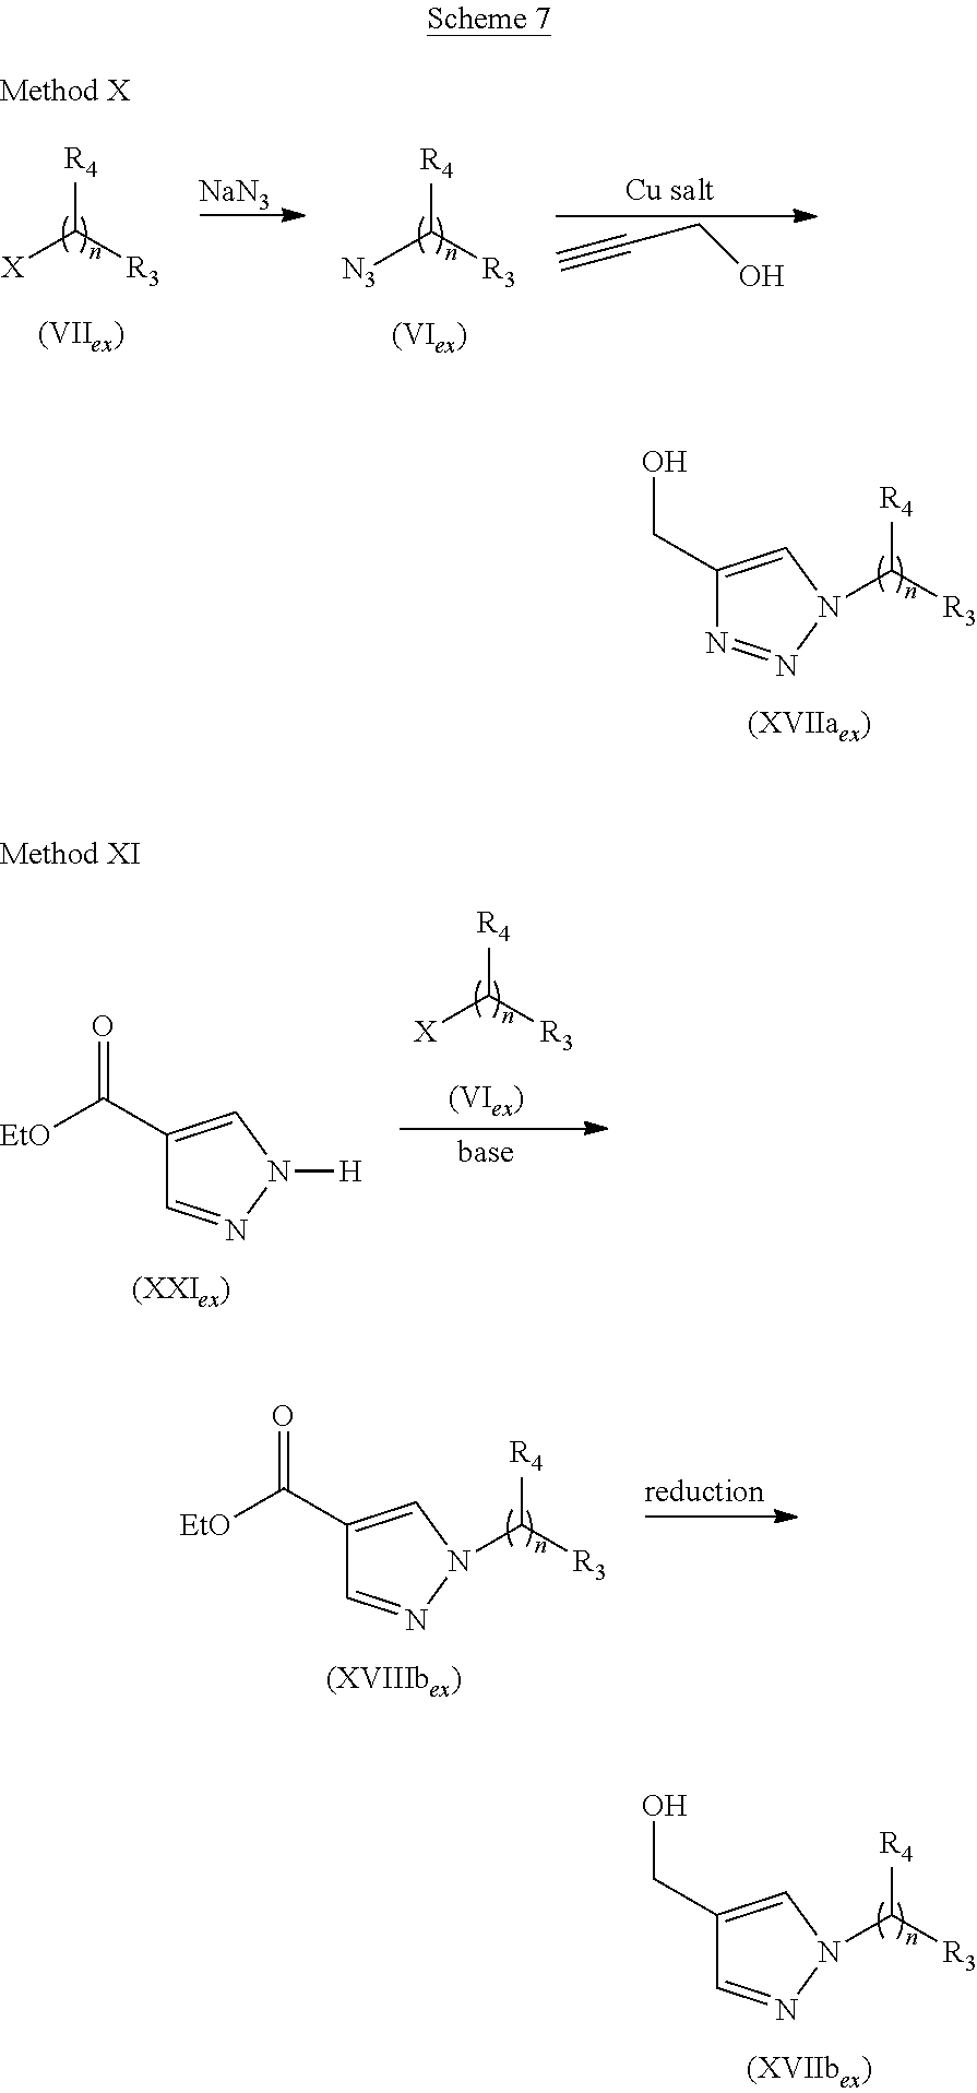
[X]C([R3])[R4].[NaN3].[N3]C([R3])[R4].OCC#C.C([R3])([R4])N1N=NC(CO)=C1.[X]C([R3])[R4].C1(C([EtO])=O)=CN([H])N=C1.C1(C([EtO])=O)=CN(C([R3])[R4])N=C1.C1(CO)=CN(C([R3])[R4])N=C1
